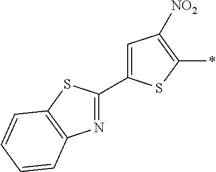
C1(C2=NC3=C(S2)C=CC=C3)=CC([NO2])=C(*)S1
